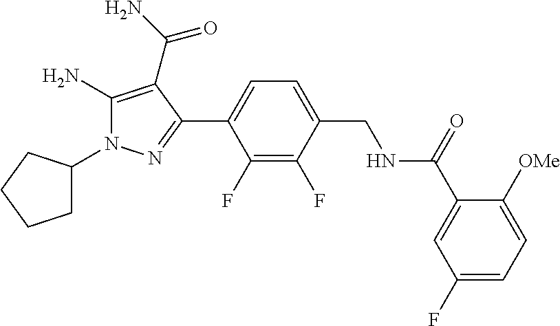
C1C(N2C(N)=C(C(N)=O)C(C3=CC=C(CNC(C4=CC(F)=CC=C4[OMe])=O)C(F)=C3F)=N2)CCC1
